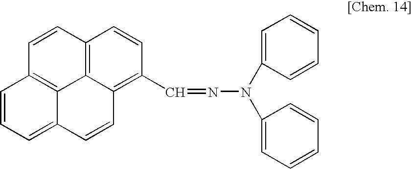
C1=CC2=C3C4=C1C=CC=C4C=CC3=C(C=NN(C1=CC=CC=C1)C1=CC=CC=C1)C=C2
